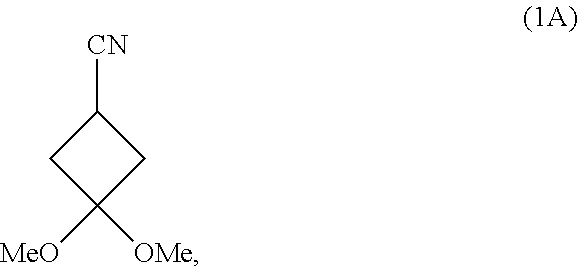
C1([CN])CC([MeO])([OMe])C1
